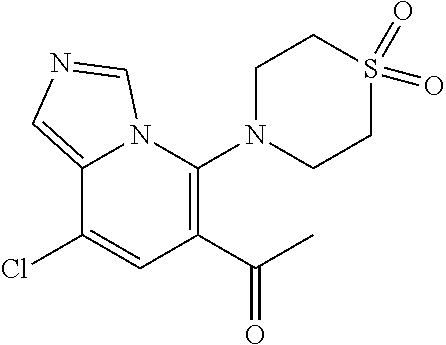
C12=CN=CN1C(N1CCS(=O)(=O)CC1)=C(C(C)=O)C=C2Cl
